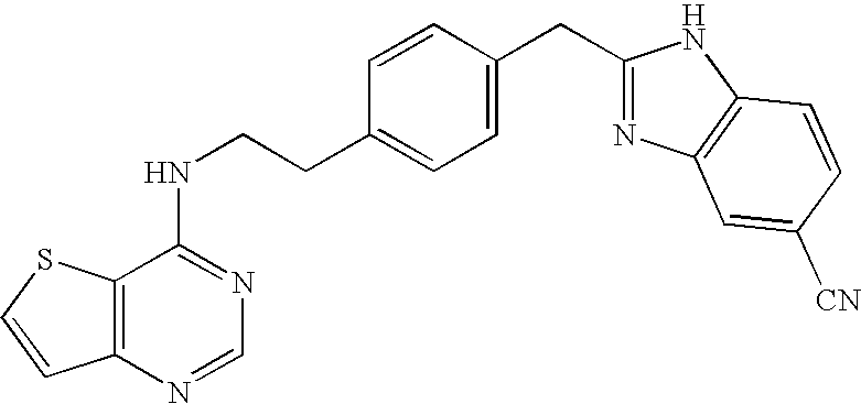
C1=CC(CC2=NC3=C(N2)C=CC([CN])=C3)=CC=C1CCNC1=NC=NC2=C1SC=C2
